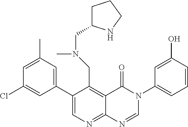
C1(C2=CC(C)=CC(Cl)=C2)=CN=C2C(=C1CN(C)CC1CCCN1)C(=O)N(C1=CC=CC(O)=C1)C=N2
